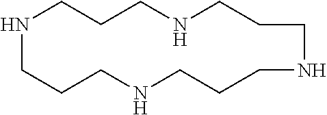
N1CCCNCCCNCCCNCCC1
